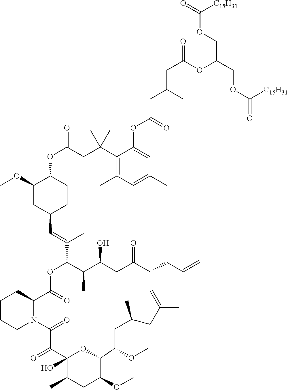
C1CCN2C(C1)C(=O)OC(C(=CC1CCC(OC(=O)CC(C3=C(C)C=C(C)C=C3OC(CC(CC(=O)OC(COC(=O)[C15H31])COC(=O)[C15H31])C)=O)(C)C)C(OC)C1)C)C(C)C(O)CC(=O)C(CC=C)C=C(C)CC(C)CC(OC)C1C(OC)CC(C)C(O)(C(=O)C2=O)O1
